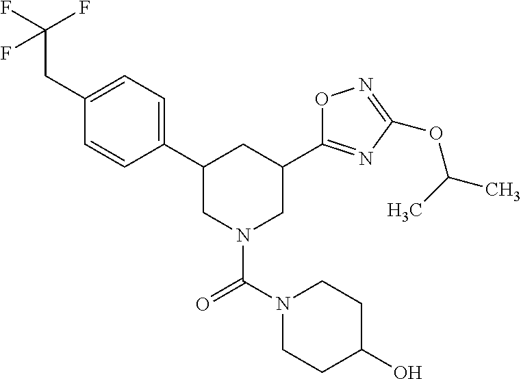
C1(C2CN(C(N3CCC(O)CC3)=O)CC(C3=NC(OC(C)C)=NO3)C2)=CC=C(CC(F)(F)F)C=C1
